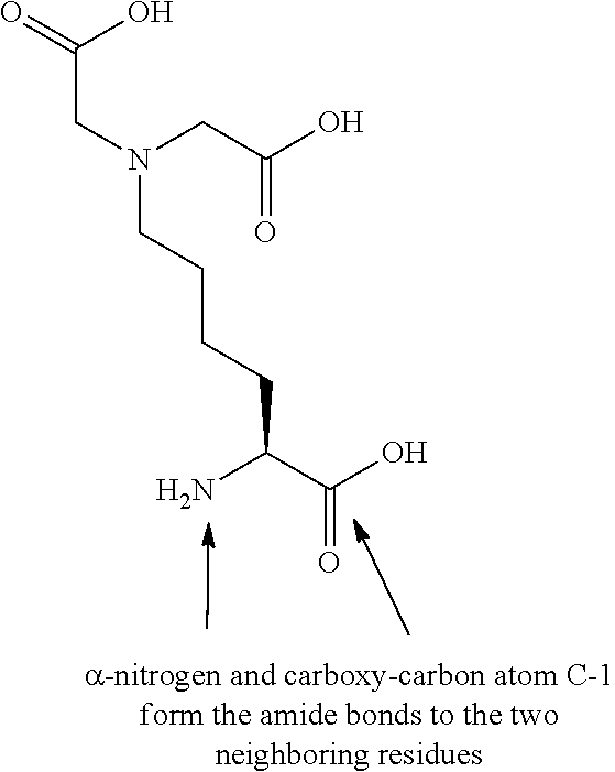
NC(C(O)=O)CCCCN(CC(=O)O)CC(O)=O
